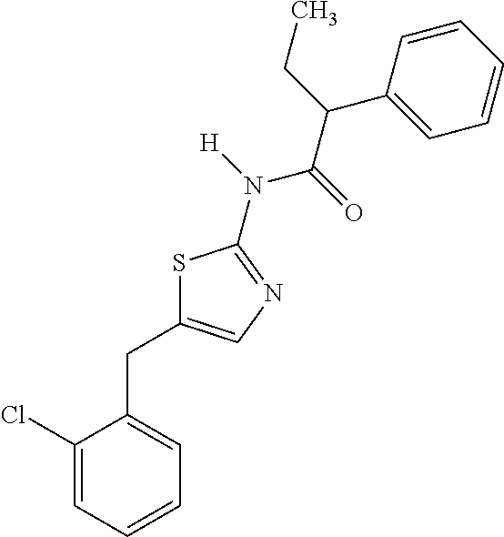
S1C(CC2=CC=CC=C2Cl)=CN=C1N([H])C(=O)C(C1=CC=CC=C1)CC
